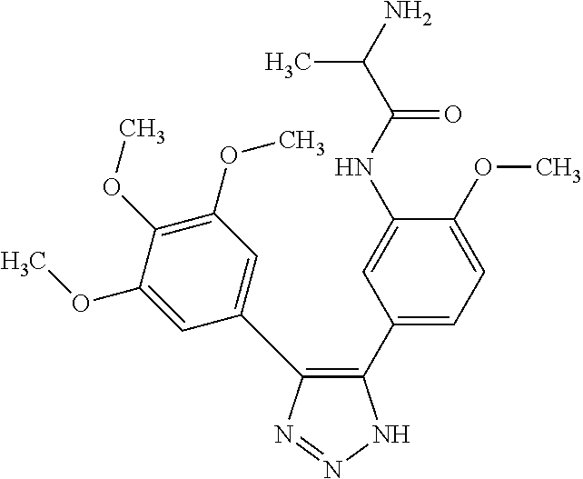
C1(C2=CC=C(OC)C(NC(C(N)C)=O)=C2)=C(C2=CC(OC)=C(OC)C(OC)=C2)N=NN1
